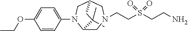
C1(C)(C)C2CN(CCS(CCN)(=O)=O)CC(CN2C2=CC=C(OCC)C=C2)C1
